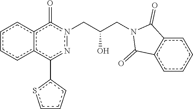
c1ccc2c(c1)c(=O)n(CC(CN1C(=O)c3ccccc3C1=O)O)nc2-c1sccc1
